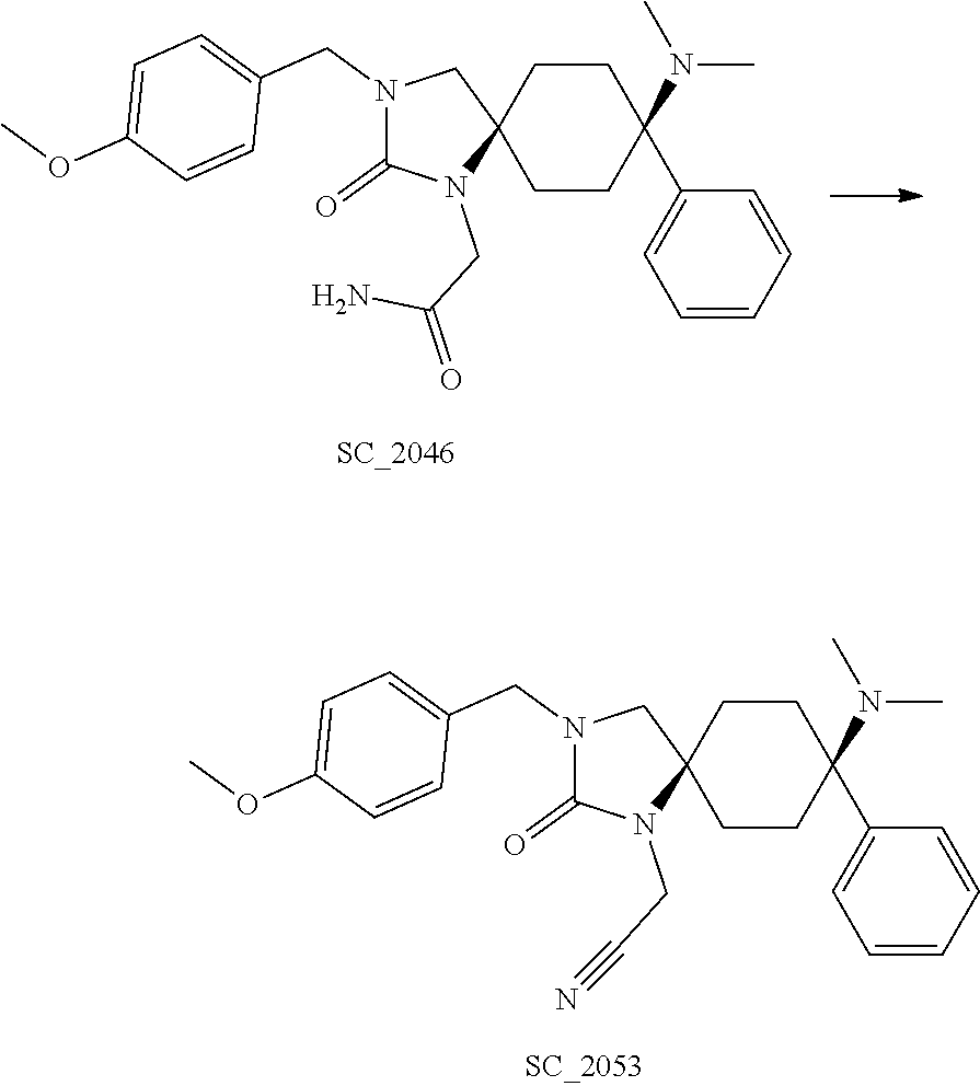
N1(CC2=CC=C(OC)C=C2)C(=O)N(CC(=O)N)C2(C1)CCC(C1=CC=CC=C1)(N(C)C)CC2.N1(CC2=CC=C(OC)C=C2)C(=O)N(CC#N)C2(C1)CCC(C1=CC=CC=C1)(N(C)C)CC2
